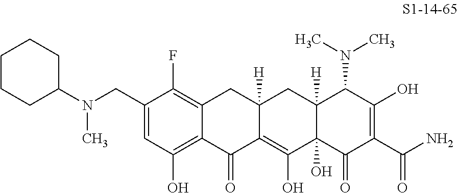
C1(CN(C2CCCCC2)C)=CC(O)=C2C(=C1F)CC1([H])C(=C(O)C3(O)C([H])(C1)C(N(C)C)C(O)=C(C(N)=O)C3=O)C2=O
